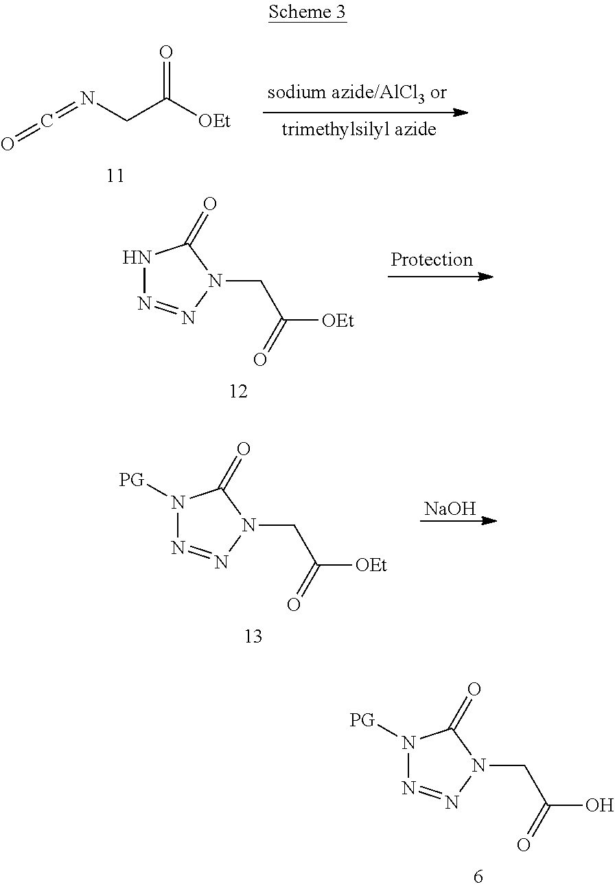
N1([PG])N=NN(CC(O)=O)C1=O.N(CC([OEt])=O)=C=O.N1N=NN(CC([OEt])=O)C1=O.N1([PG])N=NN(CC([OEt])=O)C1=O.[NaOH]
